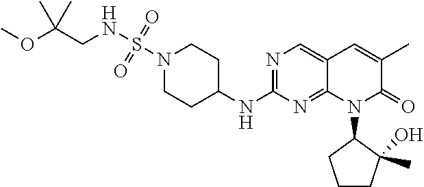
N1(S(NCC(OC)(C)C)(=O)=O)CCC(NC2=NC=C3C(=N2)N(C2CCCC2(C)O)C(=O)C(C)=C3)CC1
